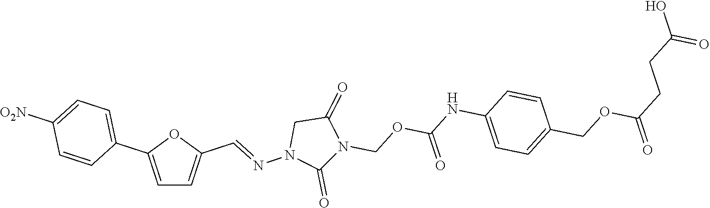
C1=C(C2=CC=C([O2N])C=C2)OC(C=NN2C(=O)N(COC(NC3=CC=C(COC(CCC(O)=O)=O)C=C3)=O)C(=O)C2)=C1
